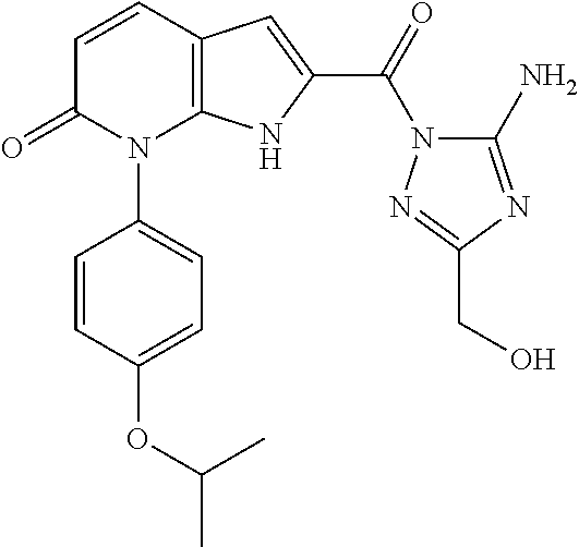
C12=C(C=CC(=O)N1C1=CC=C(OC(C)C)C=C1)C=C(C(N1C(N)=NC(CO)=N1)=O)N2
